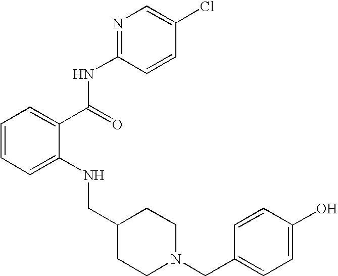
C1=CC=C(NCC2CCN(CC3=CC=C(O)C=C3)CC2)C(C(NC2=NC=C(Cl)C=C2)=O)=C1
